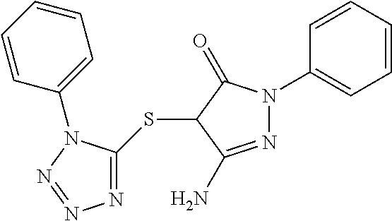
C1=CC=CC=C1N1C(SC2C(N)=NN(C3=CC=CC=C3)C2=O)=NN=N1
